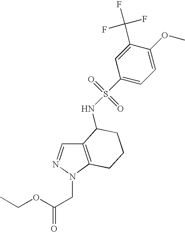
C12=C(N(CC(=O)OCC)N=C1)CCCC2NS(=O)(=O)C1=CC=C(OC)C(C(F)(F)F)=C1
